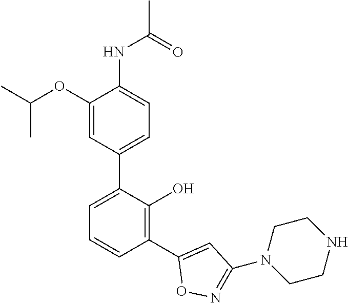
C1(NC(C)=O)=CC=C(C2=CC=CC(C3=CC(N4CCNCC4)=NO3)=C2O)C=C1OC(C)C
